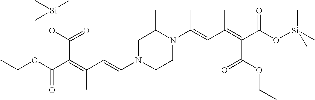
CCOC(=O)C(C(=O)O[Si](C)(C)C)=C(C)C=C(C)N1CCN(C(C)=CC(C)=C(C(O[Si](C)(C)C)=O)C(OCC)=O)C(C)C1
